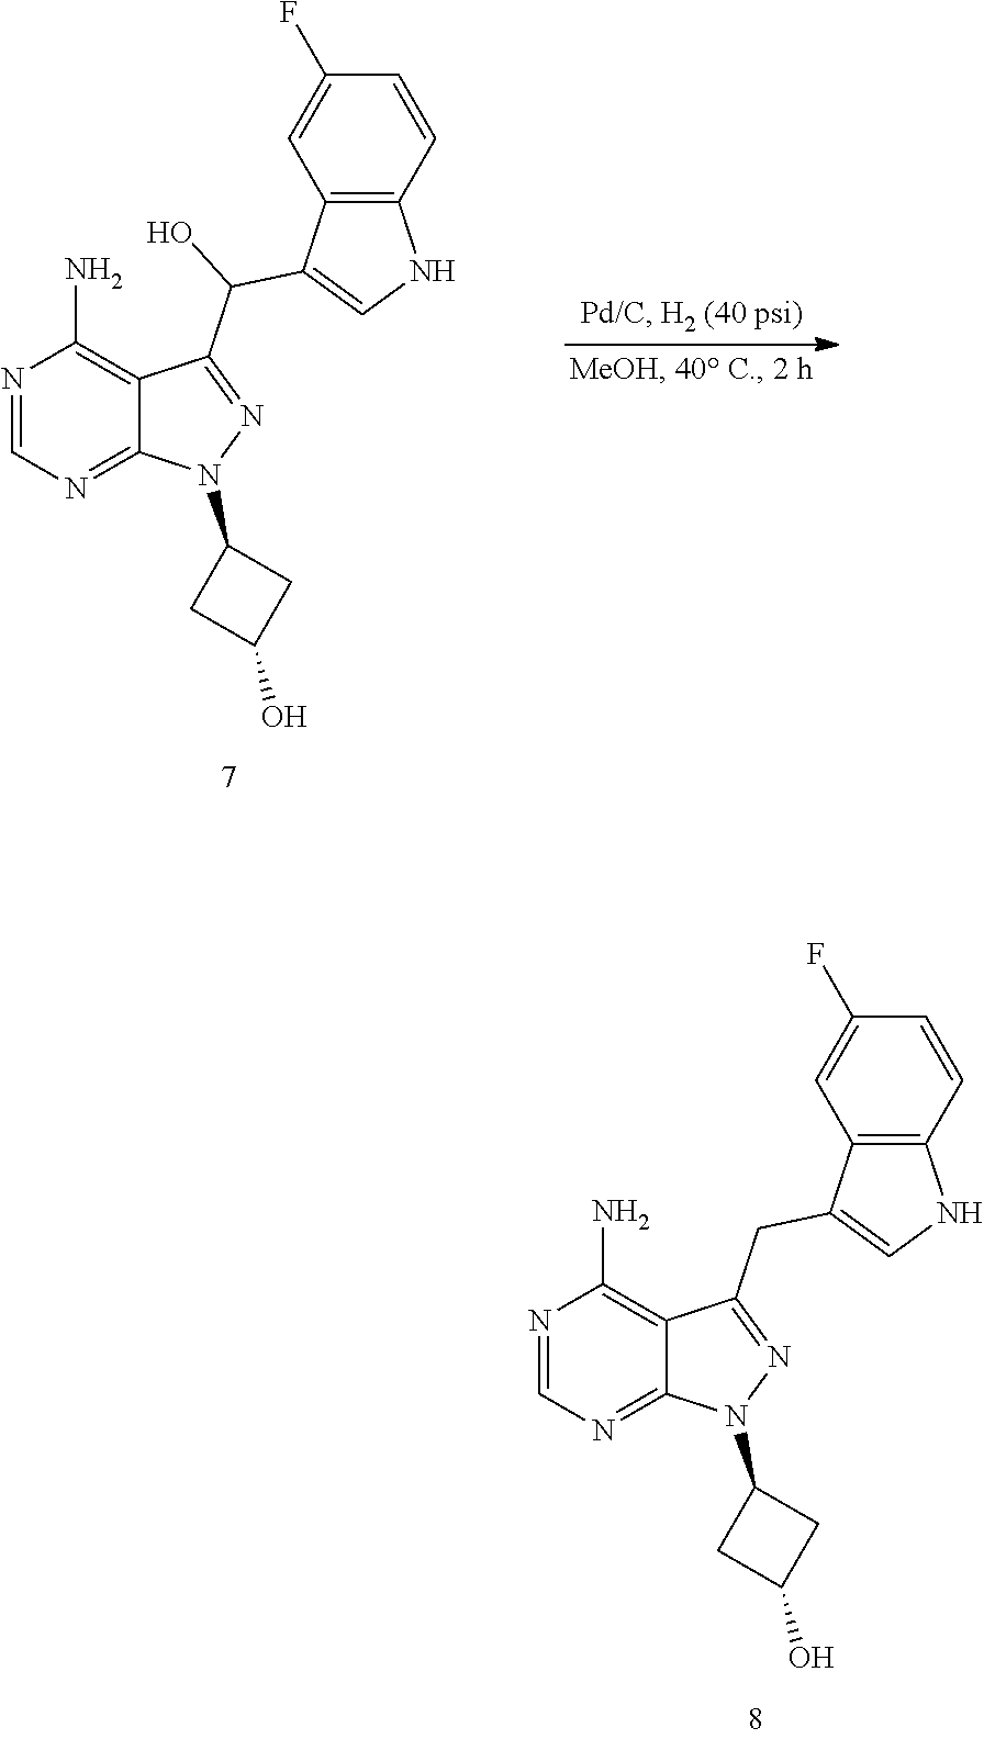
N1=CN=C2C(=C1N)C(CC1=CNC3=C1C=C(F)C=C3)=NN2C1CC(O)C1.N1=CN=C2C(=C1N)C(C(O)C1=CNC3=C1C=C(F)C=C3)=NN2C1CC(O)C1
